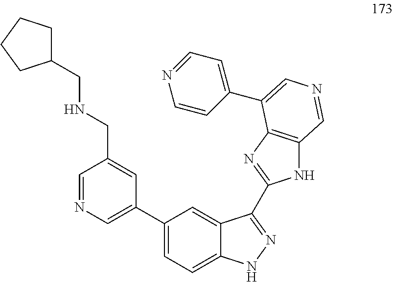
C1=NC=C(C2=CC=C3C(=C2)C(C2=NC4=C(N2)C=NC=C4C2=CC=NC=C2)=NN3)C=C1CNCC1CCCC1
